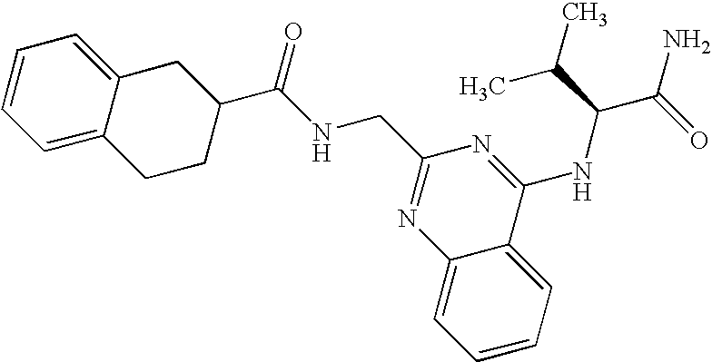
C1=CC=C2C(=C1)CC(C(NCC1=NC3=CC=CC=C3C(NC(C(=O)N)C(C)C)=N1)=O)CC2
